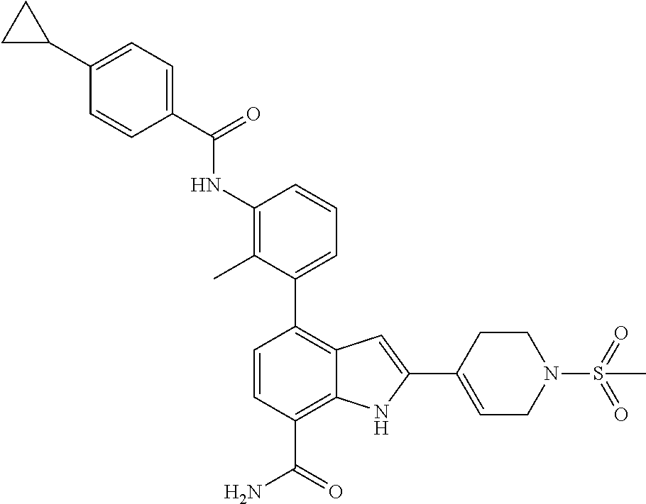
C1=CC(C(N)=O)=C2C(=C1C1=CC=CC(NC(C3=CC=C(C4CC4)C=C3)=O)=C1C)C=C(C1=CCN(S(=O)(C)=O)CC1)N2
